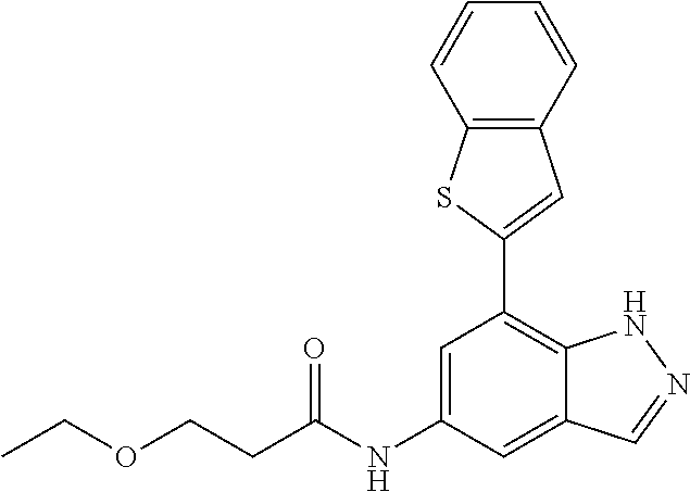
C12=C(C=CC=C1)C=C(C1=C3C(=CC(NC(=O)CCOCC)=C1)C=NN3)S2
